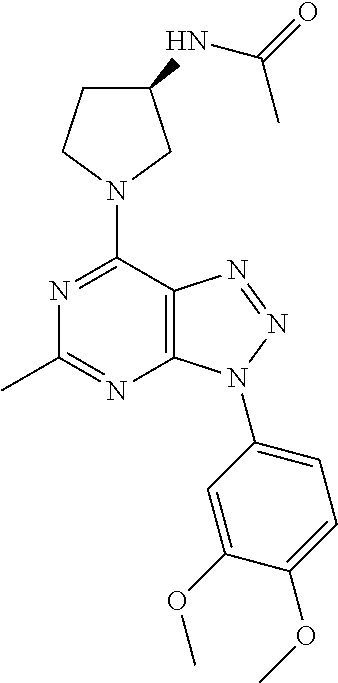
N1(C2=NC(C)=NC3=C2N=NN3C2=CC=C(OC)C(OC)=C2)CC(NC(=O)C)CC1
